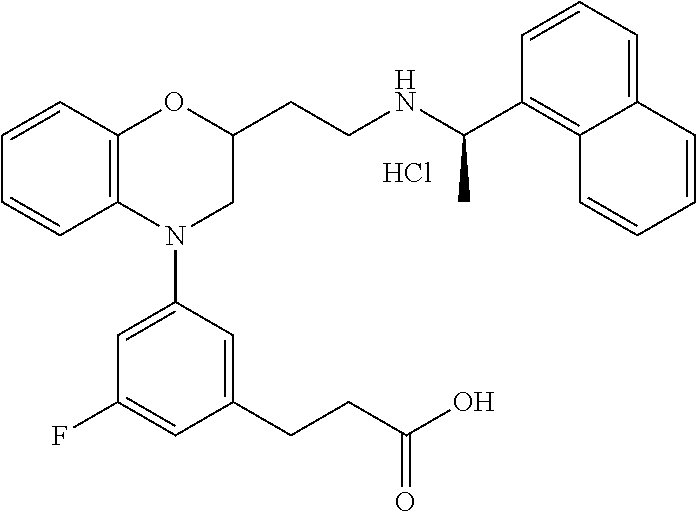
Cl.C1=CC2=C(C=C1)N(C1=CC(F)=CC(CCC(O)=O)=C1)CC(CCNC(C1=C3C(=CC=C1)C=CC=C3)C)O2
